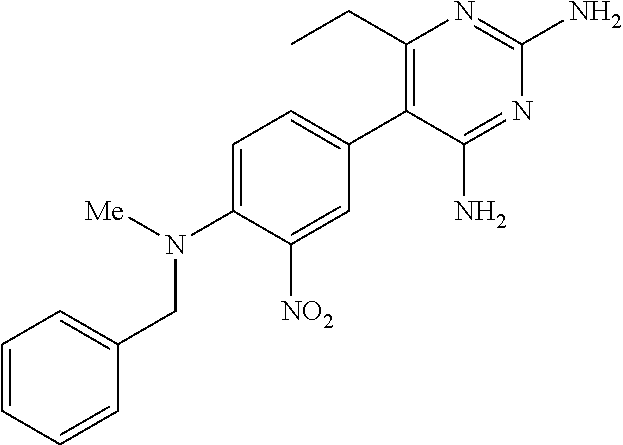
C1=CC=CC(CN([Me])C2=CC=C(C3=C(CC)N=C(N)N=C3N)C=C2[NO2])=C1
